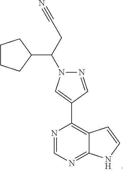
C1CCC(C(CC#N)N2N=CC(C3=C4C(=NC=N3)NC=C4)=C2)C1
